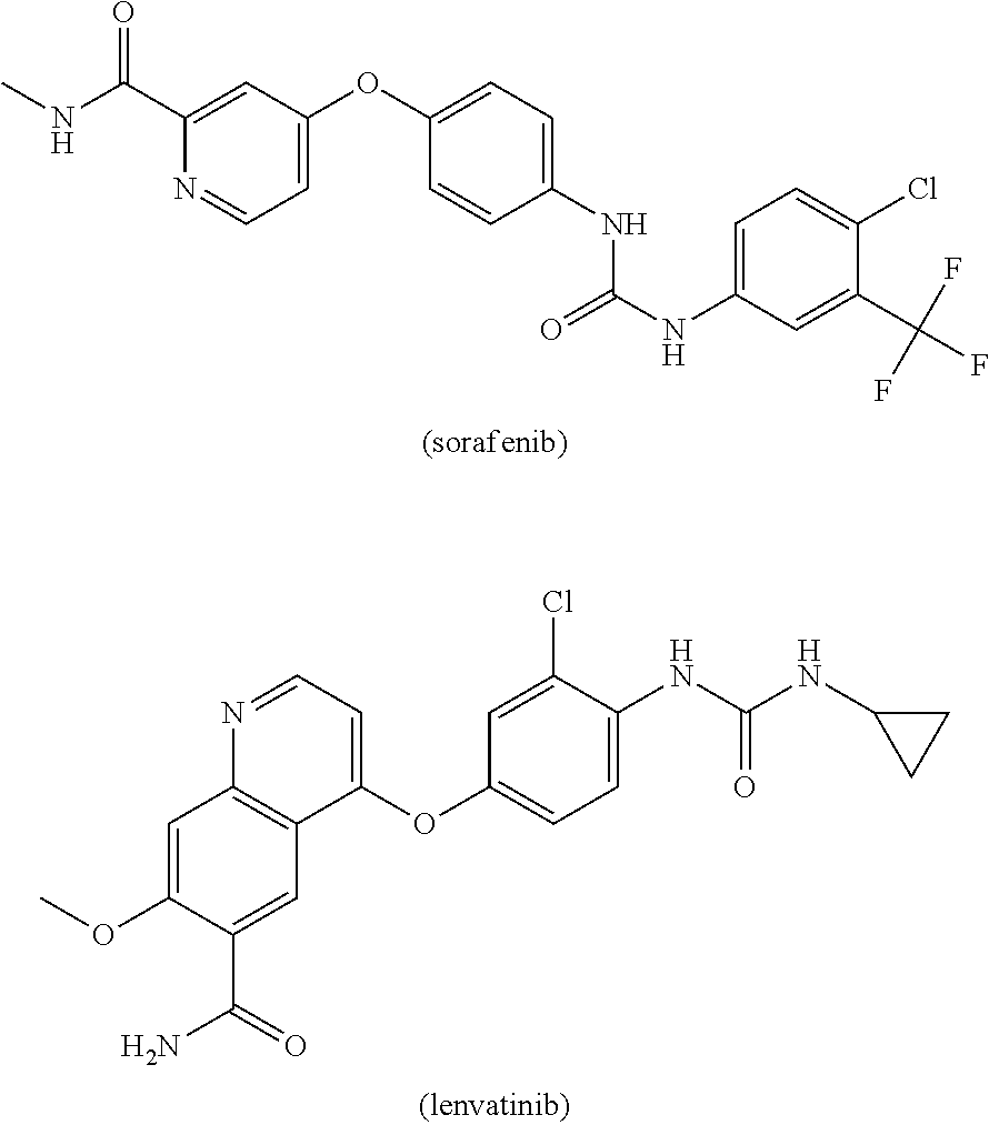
C1=C(OC2=CC=C(NC(NC3=CC=C(Cl)C(C(F)(F)F)=C3)=O)C=C2)C=C(C(NC)=O)N=C1.C1=C(OC)C(C(=O)N)=CC2=C1N=CC=C2OC1=CC=C(NC(NC2CC2)=O)C(Cl)=C1
